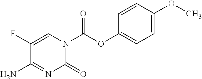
C1(F)=CN(C(OC2=CC=C(OC)C=C2)=O)C(=O)N=C1N
